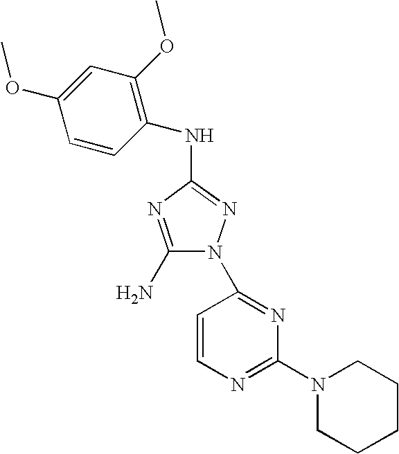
C1(N)=NC(NC2=C(OC)C=C(OC)C=C2)=NN1C1=NC(N2CCCCC2)=NC=C1
